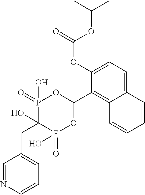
C12=CC=C(OC(OC(C)C)=O)C(C3OP(=O)(O)C(O)(CC4=CC=CN=C4)P(=O)(O)O3)=C1C=CC=C2
